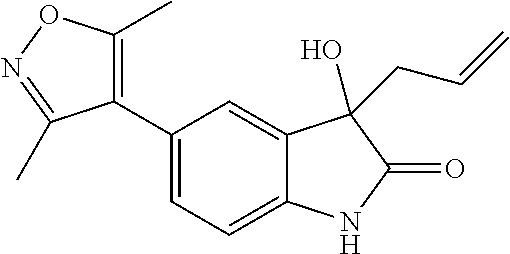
C1(C2=CC=C3C(=C2)C(O)(CC=C)C(=O)N3)=C(C)ON=C1C
